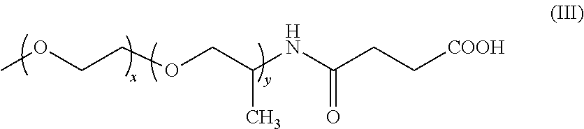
COCCOCC(NC(CC[COOH])=O)C
